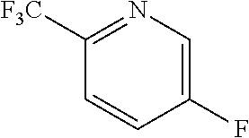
C1([F3C])=NC=C(F)C=C1
